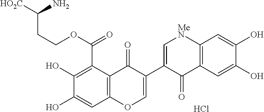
C1(O)=C(C(OCCC([HO2C])N)=O)C2=C(C=C1O)OC=C(C1=C[MeN]C3=C(C1=O)C=C(O)C(O)=C3)C2=O.Cl
